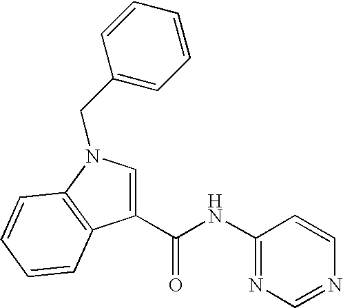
C1(C(NC2=NC=NC=C2)=O)=CN(CC2=CC=CC=C2)C2=C1C=CC=C2
